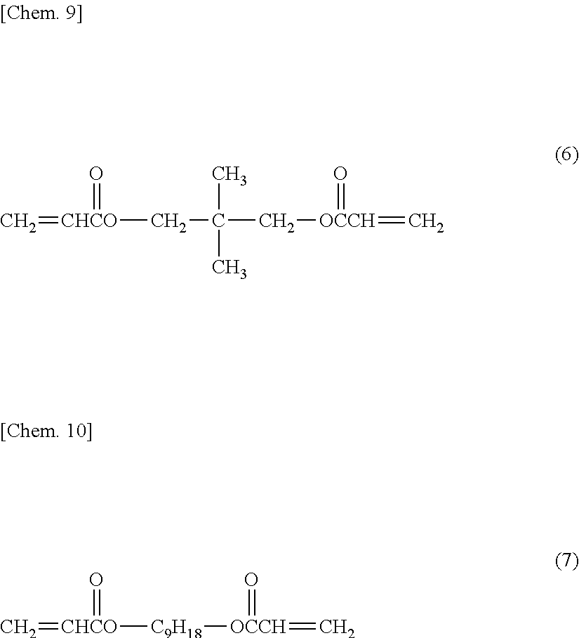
C=[CHCO](CC(C[OCCH](=O)=C)(C)C)=O.C=[CHCO]([C9H18][OCCH](=O)=C)=O
